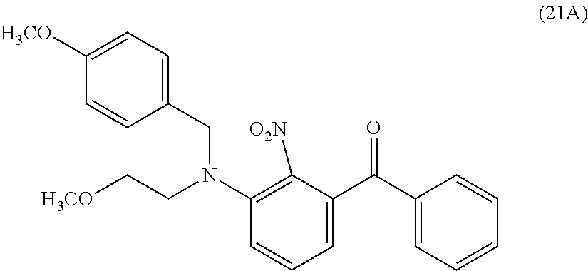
C1(N(CC[H3CO])CC2=CC=C([H3CO])C=C2)=C([O2N])C(C(C2=CC=CC=C2)=O)=CC=C1
